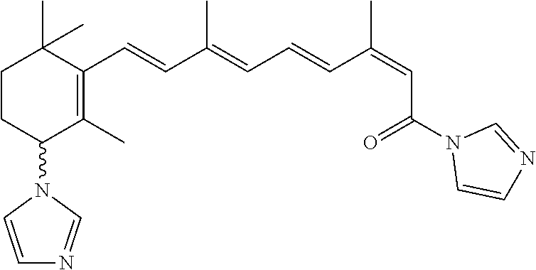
C1CC(N2C=CN=C2)C(C)=C(C=CC(=CC=CC(=CC(N2C=CN=C2)=O)C)C)C1(C)C
